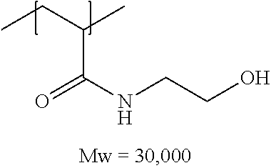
C(C(NCCO)=O)(CC)C
